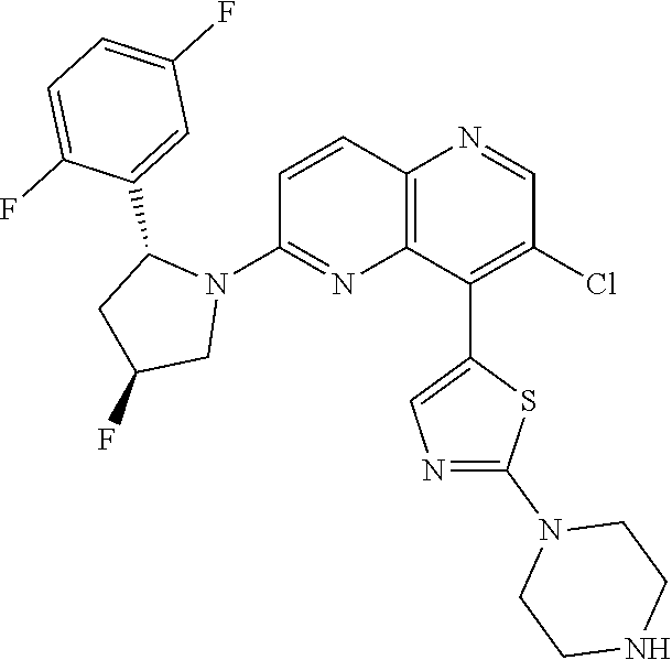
C1=CC2=C(N=C1N1C(C3=CC(F)=CC=C3F)CC(F)C1)C(C1=CN=C(N3CCNCC3)S1)=C(Cl)C=N2
